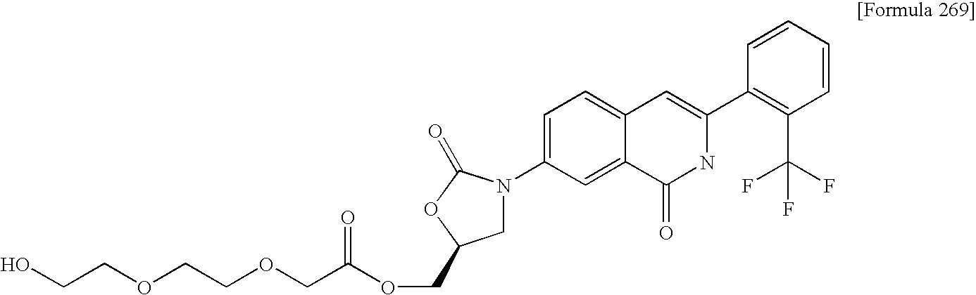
C1=CC=CC(C2=CC3=CC=C(N4CC(COC(COCCOCCO)=O)OC4=O)C=C3C(=O)N2)=C1C(F)(F)F
